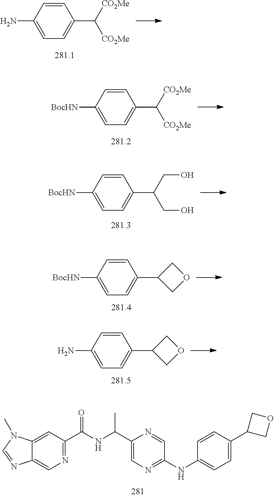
C1=C(N)C=CC(C([CO2Me])[CO2Me])=C1.C1=C([BocHN])C=CC(C([CO2Me])[CO2Me])=C1.C1=C([BocHN])C=CC(C(CO)CO)=C1.C1=C([BocHN])C=CC(C2COC2)=C1.C1=C(N)C=CC(C2COC2)=C1.C12=CC(C(NC(C3=CN=C(NC4=CC=C(C5COC5)C=C4)C=N3)C)=O)=NC=C1N=CN2C
